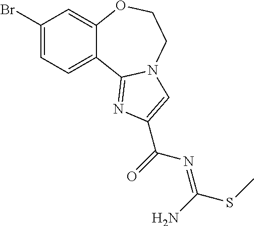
C(C1=CN2C(=N1)C1=CC=C(Br)C=C1OCC2)(=O)N=C(N)SC
